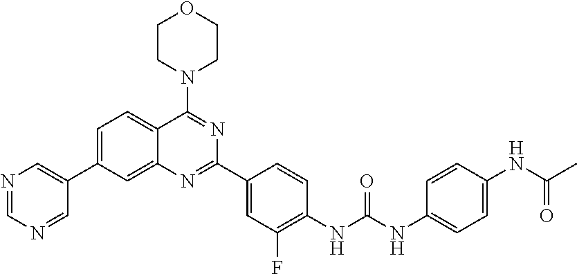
N1=CN=CC(C2=CC=C3C(=C2)N=C(C2=CC(F)=C(NC(NC4=CC=C(NC(C)=O)C=C4)=O)C=C2)N=C3N2CCOCC2)=C1
